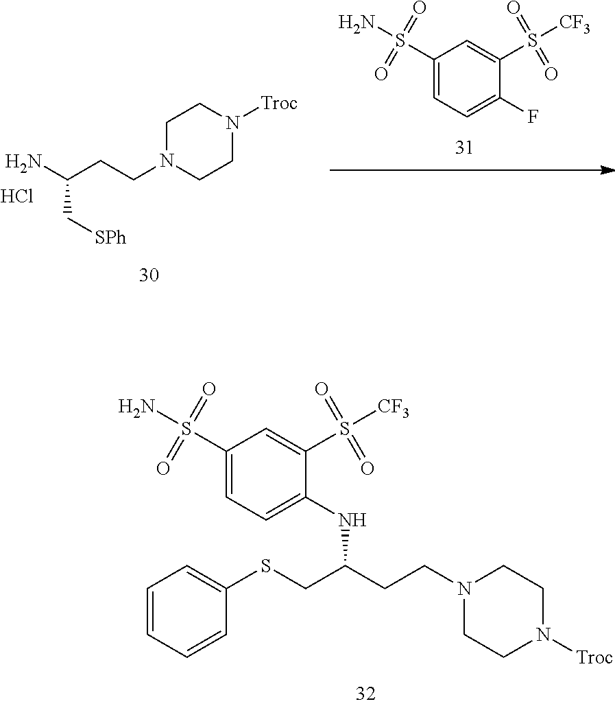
S(CC(CCN1CCN([Troc])CC1)NC1=CC=C(S(N)(=O)=O)C=C1S([CF3])(=O)=O)C1=CC=CC=C1.NC(CCN1CCN([Troc])CC1)C[SPh].Cl.C1(S(N)(=O)=O)=CC=C(F)C(S([CF3])(=O)=O)=C1
